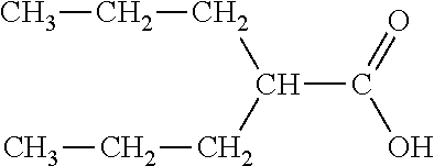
CCCC(CCC)C(=O)O
